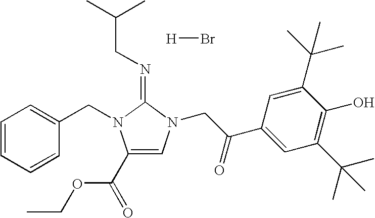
C1(C(=O)OCC)=CN(CC(C2=CC(C(C)(C)C)=C(O)C(C(C)(C)C)=C2)=O)C(=NCC(C)C)N1CC1=CC=CC=C1.[H]Br
